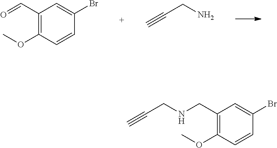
C1(C=O)=C(OC)C=CC(Br)=C1.NCC#C.C1(CNCC#C)=C(OC)C=CC(Br)=C1
